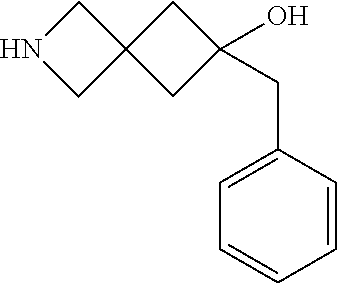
N1CC2(C1)CC(O)(CC1=CC=CC=C1)C2
